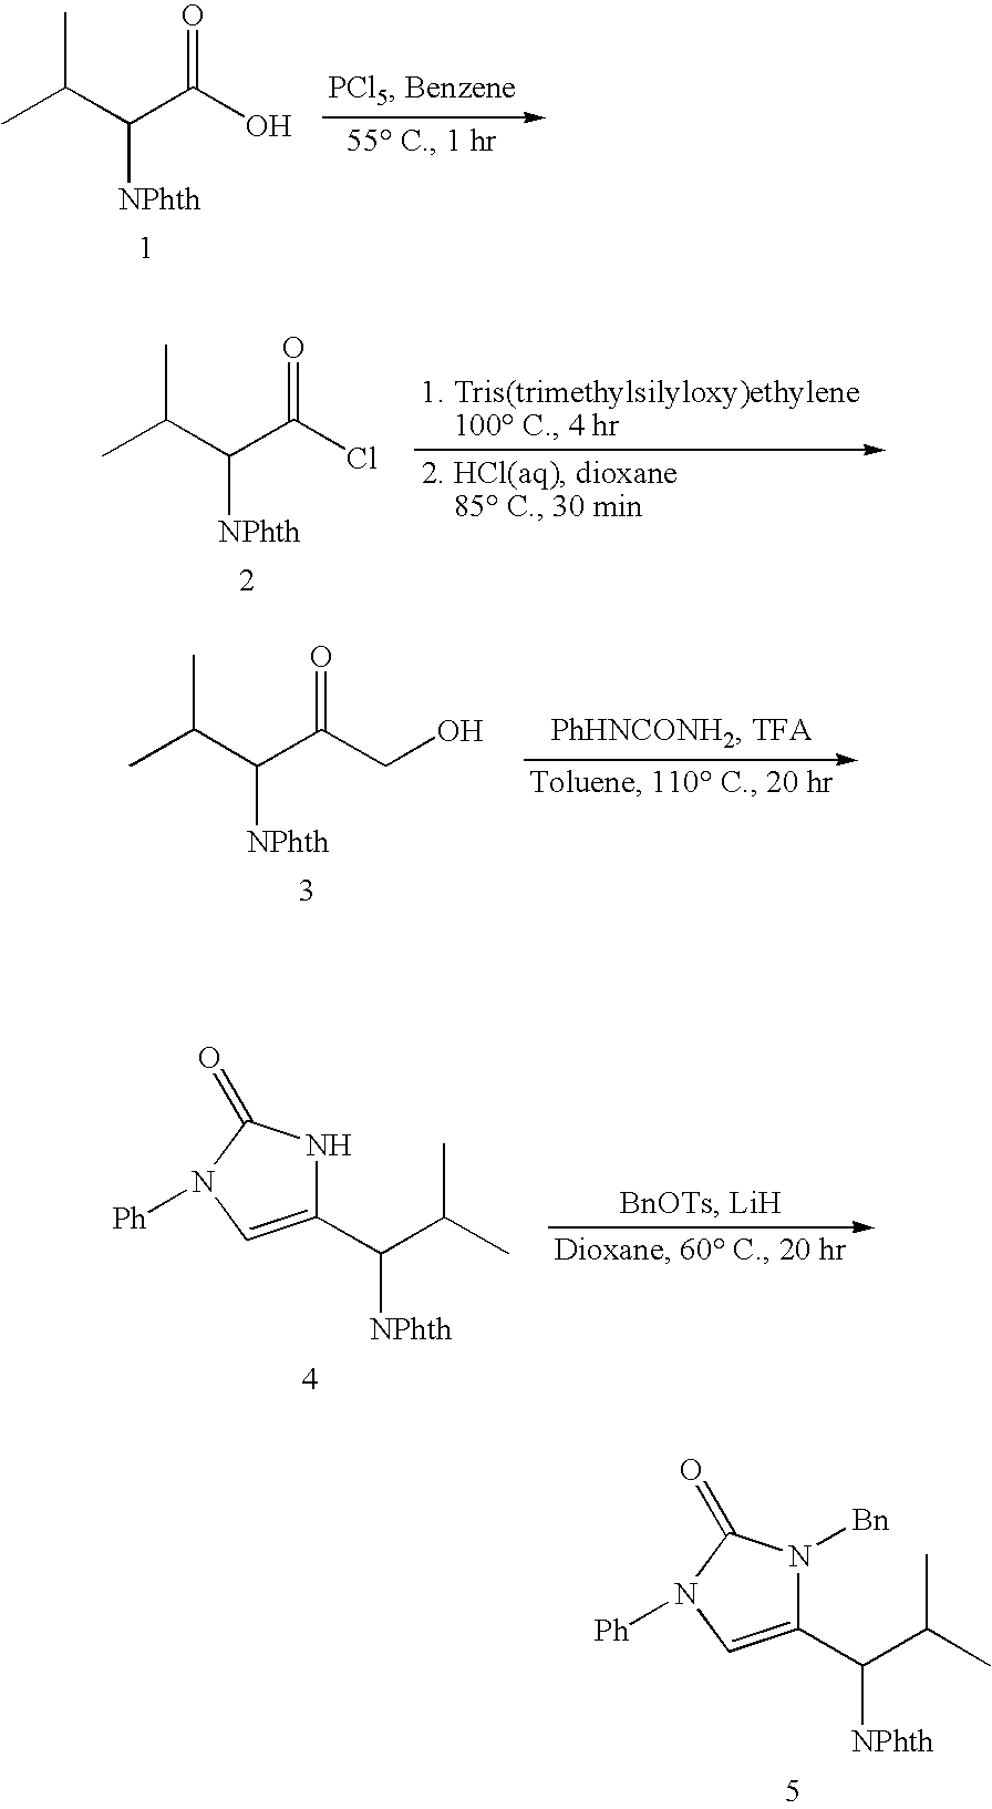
CC(C(C(O)=O)[NPhth])C.CC(C(C(Cl)=O)[NPhth])C.CC(C(C(CO)=O)[NPhth])C.C1(C(C(C)C)[NPhth])=CN([Ph])C(=O)N1.C1(C(C(C)C)[NPhth])=CN([Ph])C(=O)N1[Bn]
